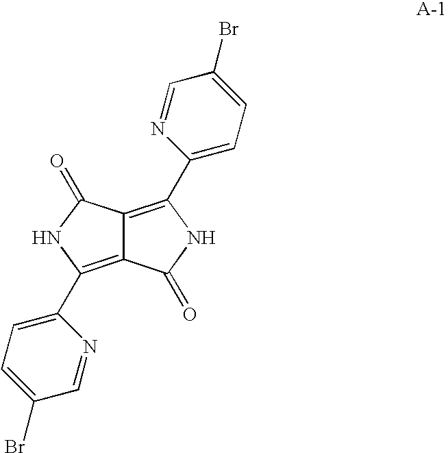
C12=C(C3=CC=C(Br)C=N3)NC(=O)C1=C(C1=CC=C(Br)C=N1)NC2=O
